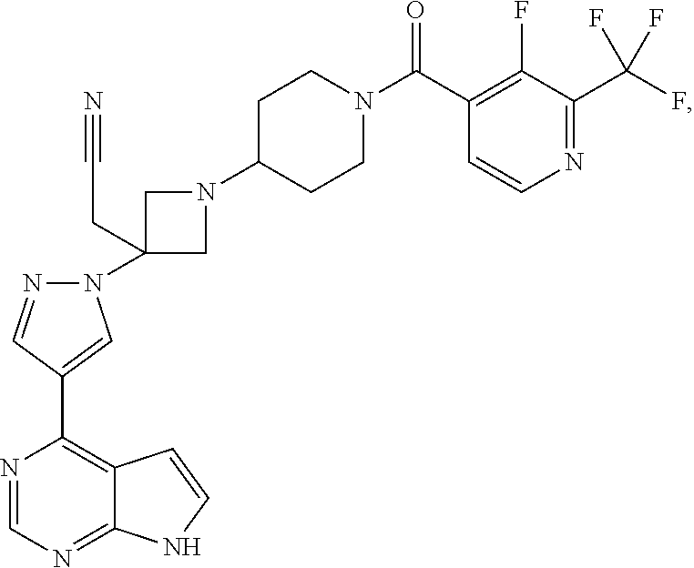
N1C2=NC=NC(C3=CN(C4(CC#N)CN(C5CCN(C(C6=C(F)C(C(F)(F)F)=NC=C6)=O)CC5)C4)N=C3)=C2C=C1
